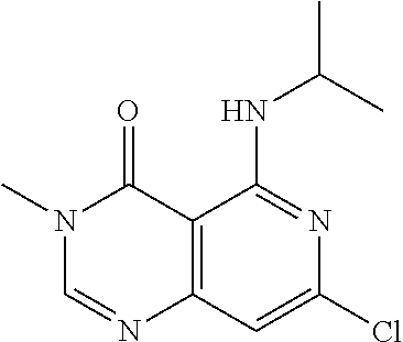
C12=C(C=C(Cl)N=C1NC(C)C)N=CN(C)C2=O
